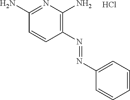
C1(N=NC2=CC=CC=C2)=C(N)N=C(N)C=C1.Cl
